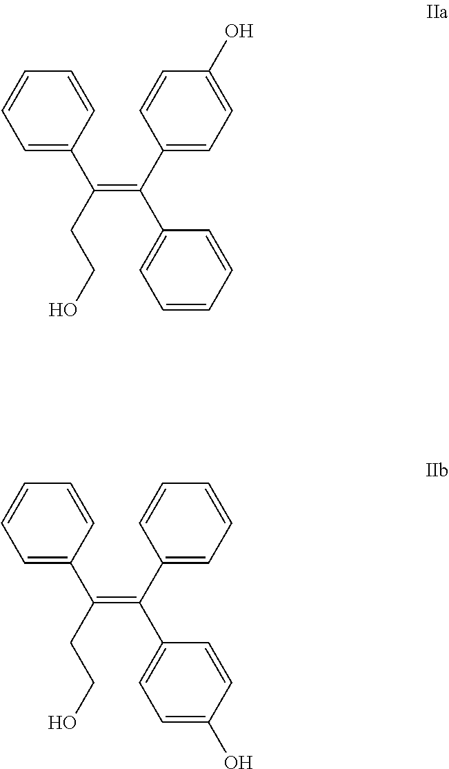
C1=CC=C(C(=C(C2=CC=CC=C2)C2=CC=C(O)C=C2)CCO)C=C1.C1=CC=C(C(=C(C2=CC=C(O)C=C2)C2=CC=CC=C2)CCO)C=C1
